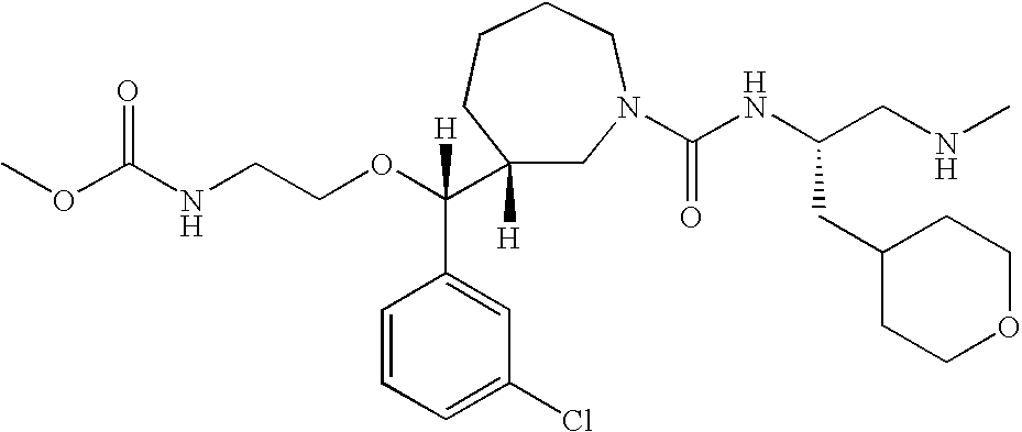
O=C(NCCOC(C1([H])CN(C(NC(CNC)CC2CCOCC2)=O)CCCC1)(C1=CC(Cl)=CC=C1)[H])OC
